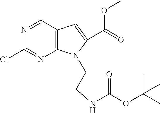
N1=CC2=C(N=C1Cl)N(CCNC(OC(C)(C)C)=O)C(C(=O)OC)=C2
